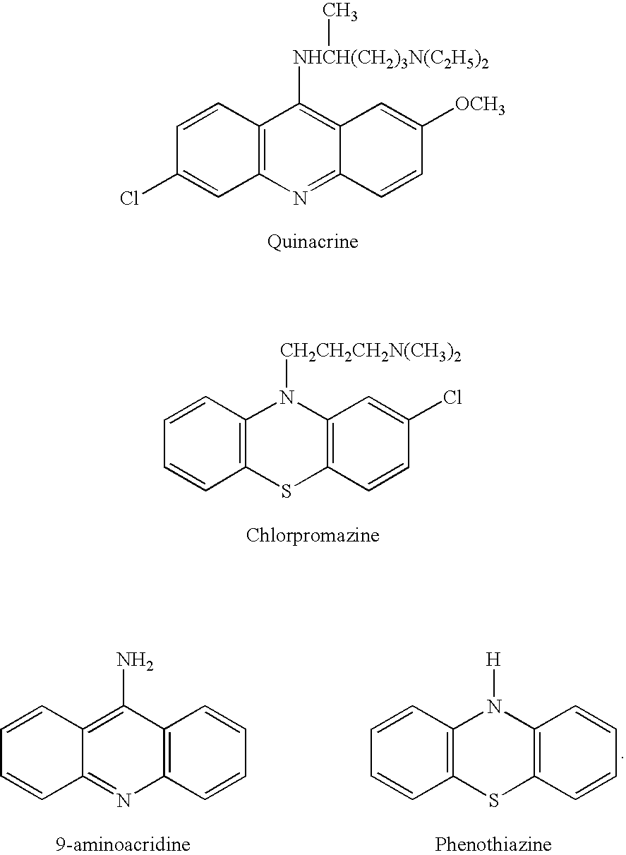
C12=C(N=C3C(=C1[NHCH(CH2)3N(C2H5)2]C)C=C([OCH3])C=C3)C=C(Cl)C=C2.C12=C(SC3=C(N1[CH2CH2CH2N(CH3)2])C=C(Cl)C=C3)C=CC=C2.C12=C(N)C3=C(N=C1C=CC=C2)C=CC=C3.C12=C(SC3=C(N1[H])C=CC=C3)C=CC=C2
